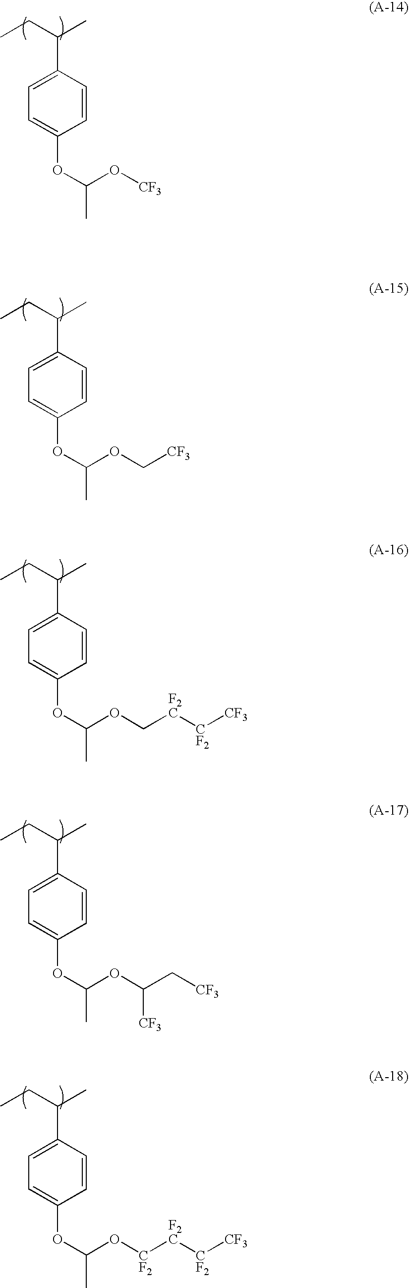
CCC(C)C1=CC=C(OC(C)O[CF3])C=C1.CCC(C)C1=CC=C(OC(C)OC[CF3])C=C1.CCC(C)C1=CC=C(OC(C)OC[F2C][CF2][CF3])C=C1.CCC(C)C1=CC=C(OC(C)OC(C[CF3])[CF3])C=C1.CCC(C)C1=CC=C(OC(C)O[CF2][F2C][CF2][CF3])C=C1
